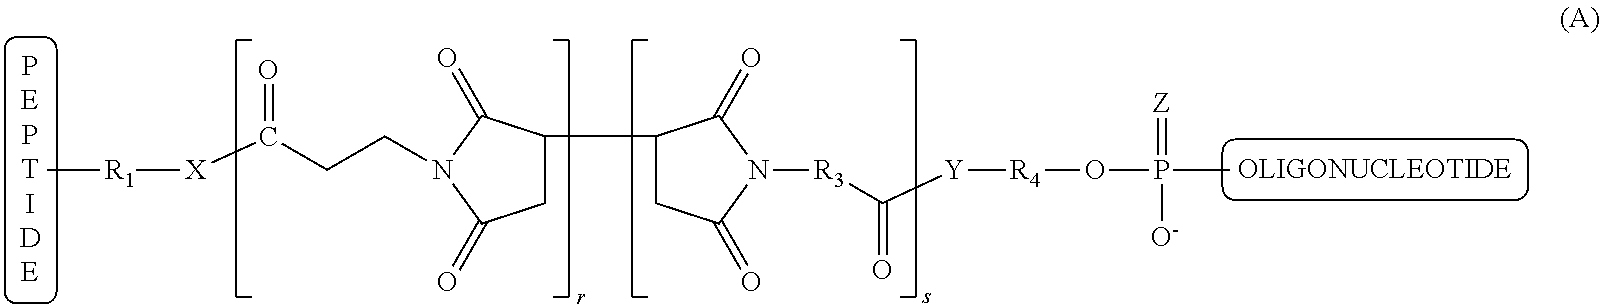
C1C(C2CC(=O)N([R3]C([Y][R4]OP(C)(=[Z])[O-])=O)C2=O)C(=O)N(CCC([X][R1]C)=O)C1=O
